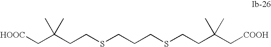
[HOOC]CC(CCSCCCSCCC(C[COOH])(C)C)(C)C
